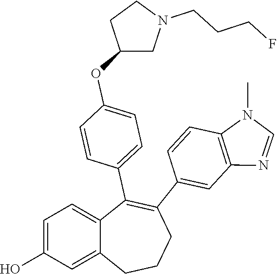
C1=C(O)C=C2C(=C1)C(C1=CC=C(OC3CN(CCCF)CC3)C=C1)=C(C1=CC3=C(C=C1)N(C)C=N3)CCC2
